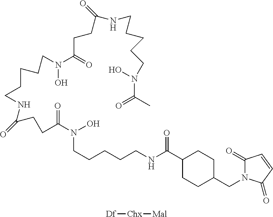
C1(=O)N(CC2CCC(C(NCCCCCN(O)C(CCC(NCCCCCN(C(CCC(NCCCCCN(C(C)=O)O)=O)=O)O)=O)=O)=O)CC2)C(=O)C=C1.[Df][Chx][Mal]
